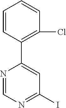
C1=CC(C2=CC(I)=NC=N2)=C(Cl)C=C1
